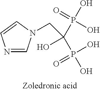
N1=CN(CC(O)(P(O)(O)=O)P(O)(=O)O)C=C1
